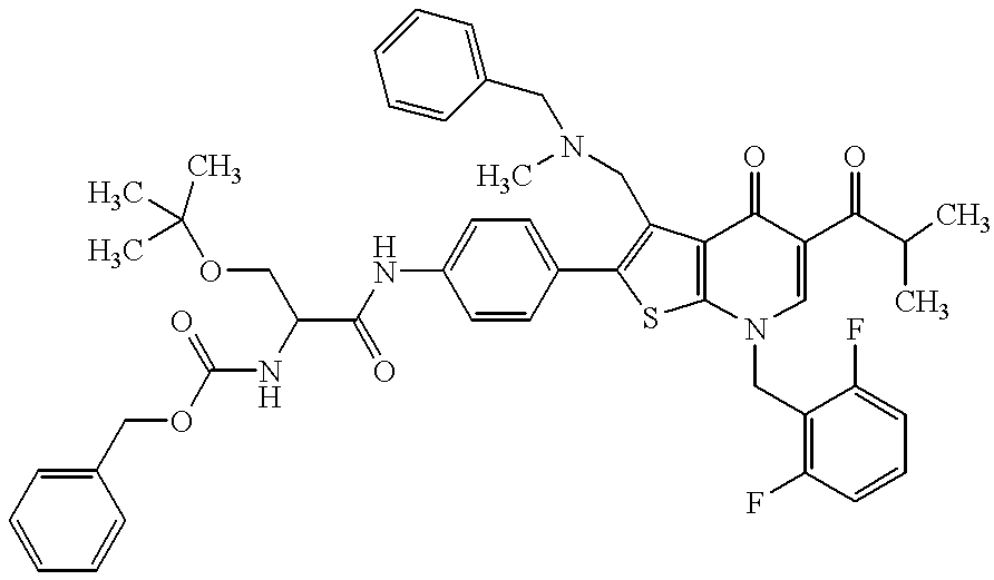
C1=CC(C2=C(CN(C)CC3=CC=CC=C3)C3=C(S2)N(CC2=C(F)C=CC=C2F)C=C(C(=O)C(C)C)C3=O)=CC=C1NC(=O)C(NC(OCC1=CC=CC=C1)=O)COC(C)(C)C
